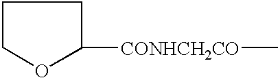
C1COC([CONHCH2CO]C)C1
